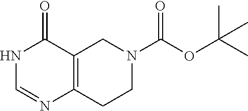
N1C=NC2=C(C1=O)CN(C(OC(C)(C)C)=O)CC2
